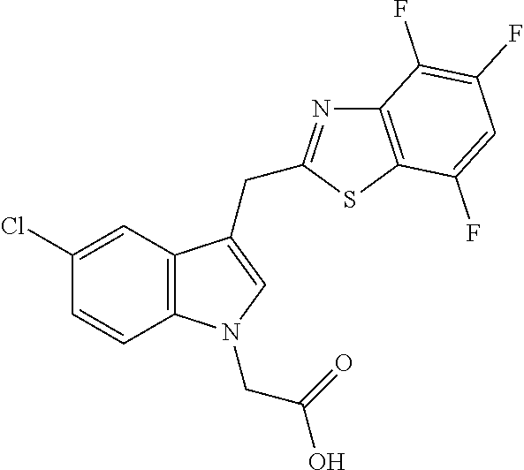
C12=C(C=C(Cl)C=C1)C(CC1=NC3=C(S1)C(F)=CC(F)=C3F)=CN2CC(=O)O
